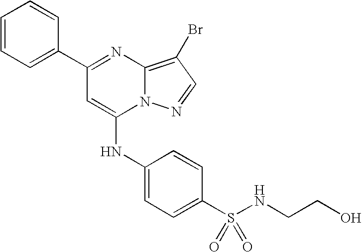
C1=C(C2=NC3=C(Br)C=NN3C(NC3=CC=C(S(=O)(=O)NCCO)C=C3)=C2)C=CC=C1
